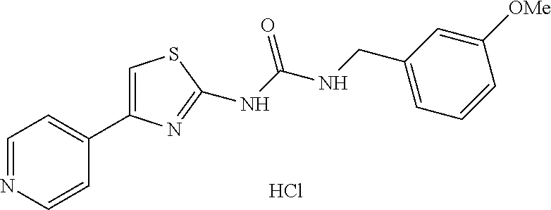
C1=NC=CC(C2=CSC(NC(=O)NCC3=CC=CC([OMe])=C3)=N2)=C1.Cl
